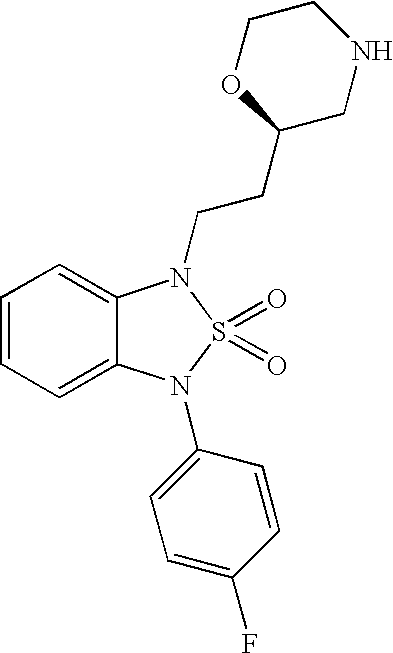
C1=CC=C2C(=C1)N(CCC1OCCNC1)S(=O)(=O)N2C1=CC=C(F)C=C1
